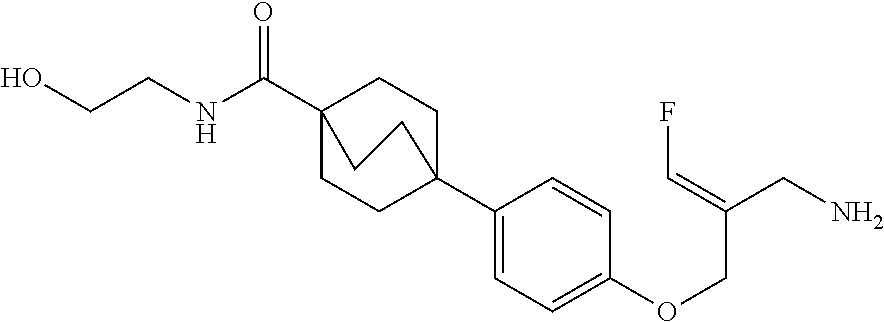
N(C(C12CCC(C3=CC=C(OCC(CN)=CF)C=C3)(CC1)CC2)=O)CCO
